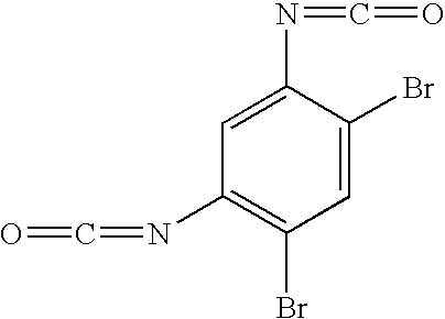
C1(Br)=C(N=C=O)C=C(N=C=O)C(Br)=C1
